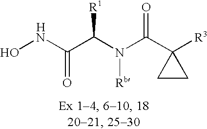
ONC(C(N(C(C1([R3])CC1)=O)[Rb])[R1])=O
